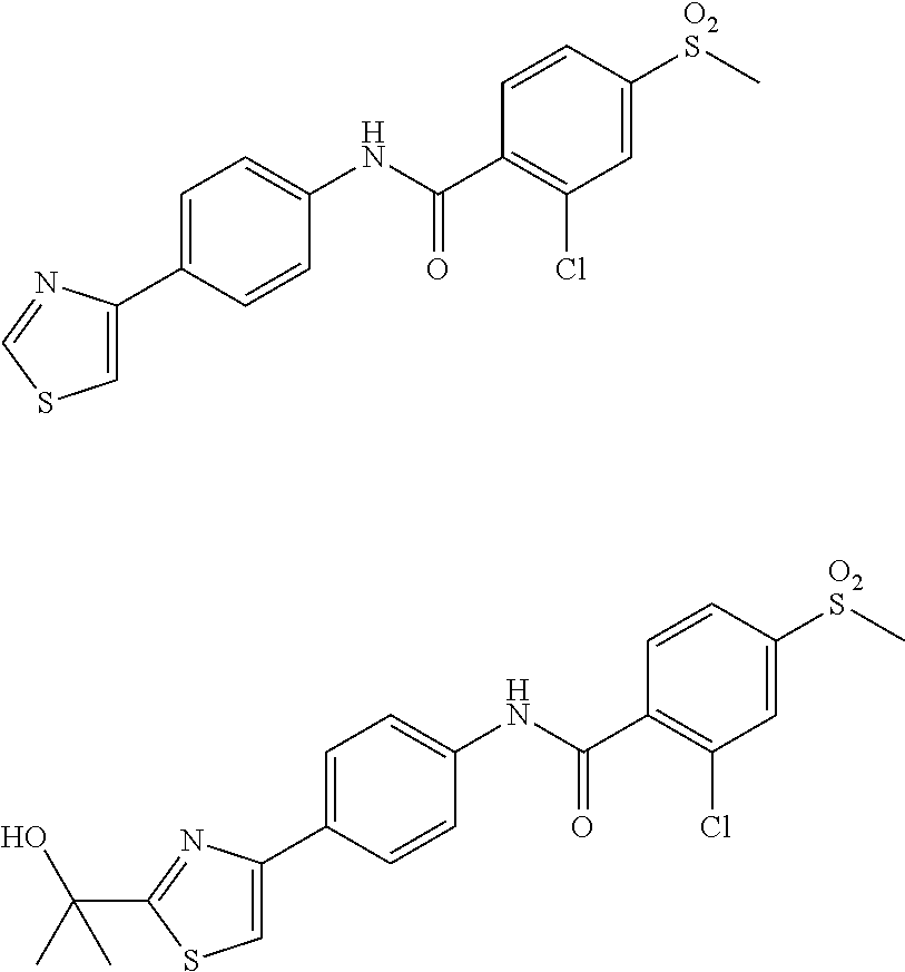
C1=C(C2=CC=C(NC(C3=C(Cl)C=C([O2S]C)C=C3)=O)C=C2)N=CS1.C1=C(C2=CC=C(NC(C3=C(Cl)C=C([O2S]C)C=C3)=O)C=C2)N=C(C(C)(C)O)S1
